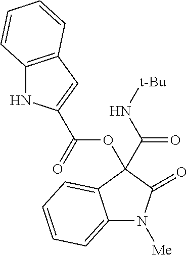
C12=CC=CC=C1C(C(N[t-Bu])=O)(OC(=O)C1=CC3=C(N1)C=CC=C3)C(=O)N2[Me]
